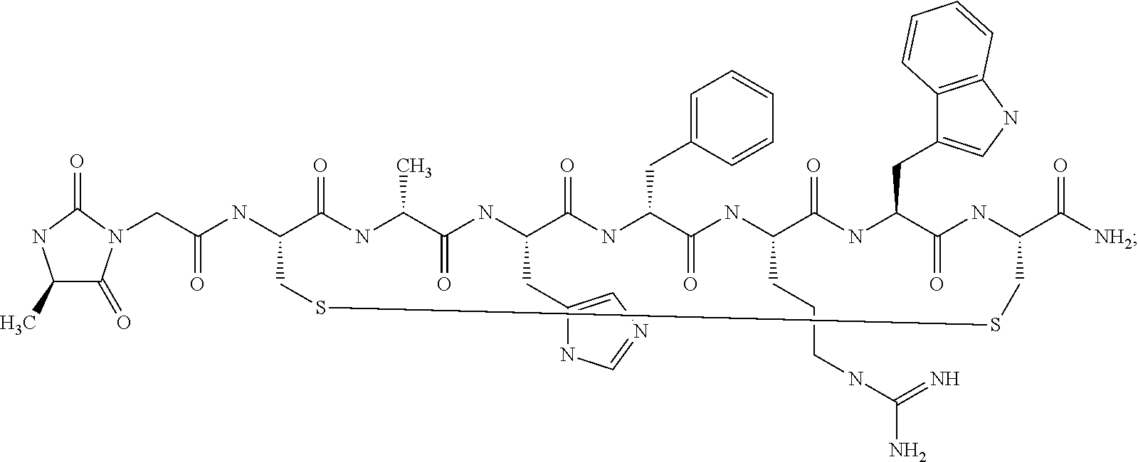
C(C(NC1C(=O)NC(C)C(=O)NC(CC2=CN=CN2)C(=O)NC(CC2=CC=CC=C2)C(=O)NC(CCCNC(N)=N)C(=O)NC(CC2=CNC3=C2C=CC=C3)C(=O)NC(C([NH2])=O)CSSC1)=O)N1C(=O)C(C)NC1=O
